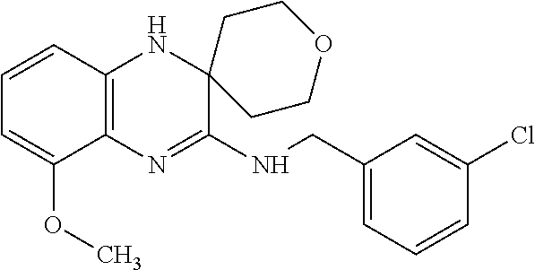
C1=CC2=C(C(OC)=C1)N=C(NCC1=CC=CC(Cl)=C1)C1(N2)CCOCC1
